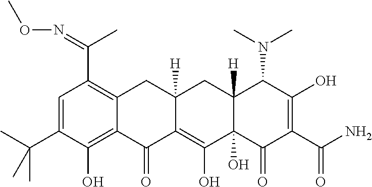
C1=C(C(C)(C)C)C(O)=C2C(=C1C(=NOC)C)CC1([H])C(=C(O)C3(O)C([H])(C1)C(N(C)C)C(O)=C(C(N)=O)C3=O)C2=O
